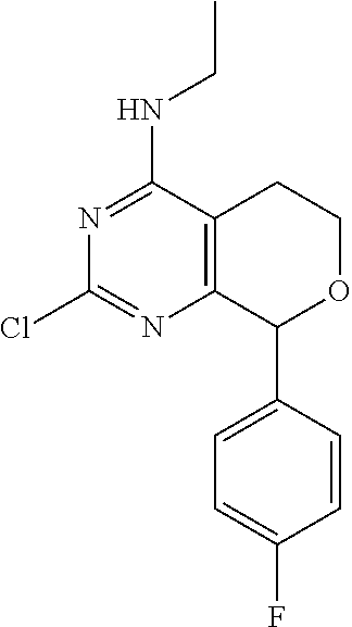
C1=CC(F)=CC=C1C1OCCC2=C1N=C(Cl)N=C2NCC
